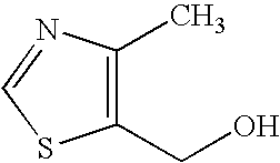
C1(CO)=C(C)N=CS1
